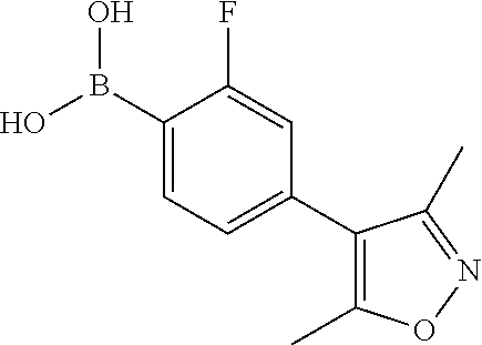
C1(B(O)O)=CC=C(C2=C(C)ON=C2C)C=C1F
